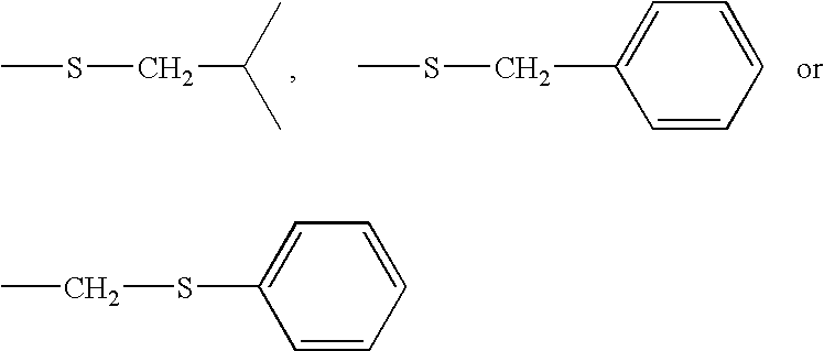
C1=CC=C(SCC)C=C1.CSCC(C)C.C1=CC=C(CSC)C=C1
